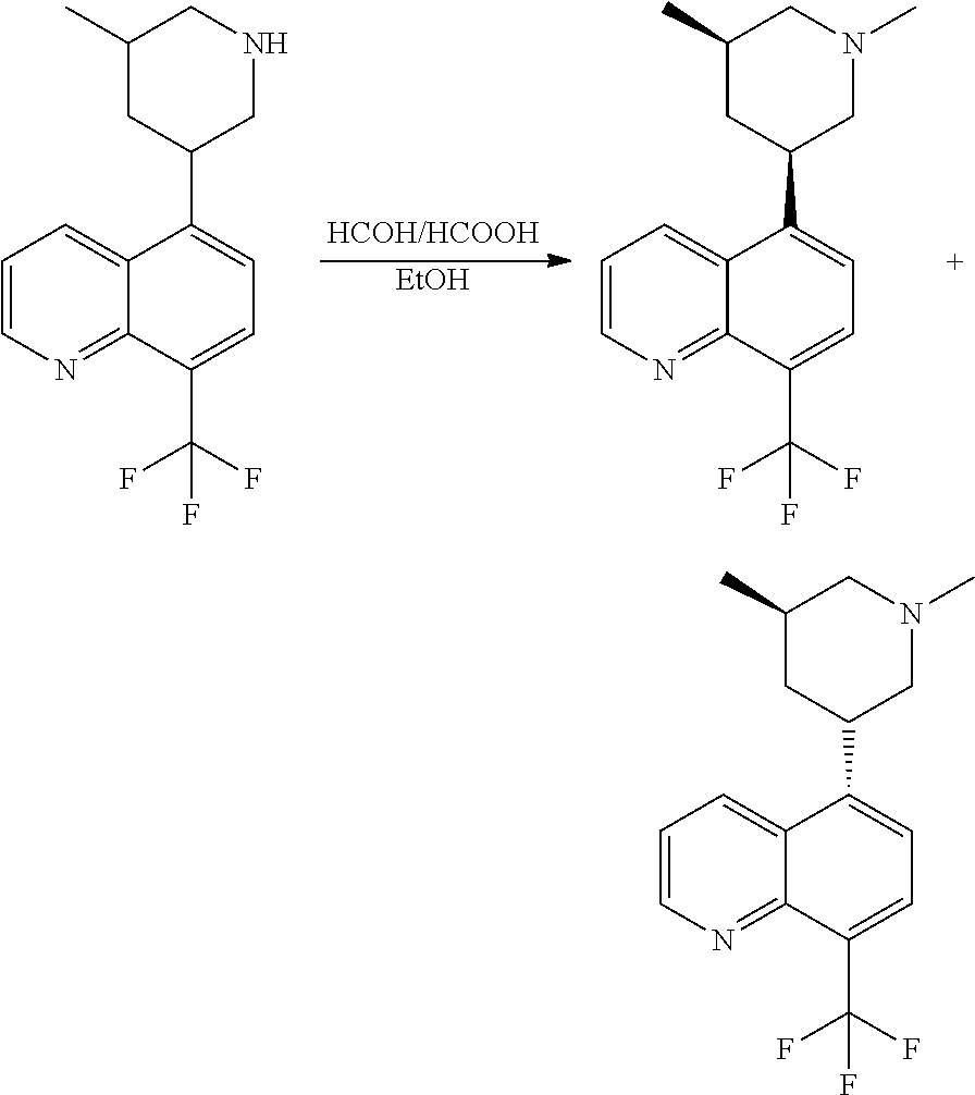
[EtOH].C1(C)CC(C2=CC=C(C(F)(F)F)C3=NC=CC=C32)CNC1.C1(C)CC(C2=CC=C(C(F)(F)F)C3=NC=CC=C32)CN(C)C1.C1(C)CC(C2=CC=C(C(F)(F)F)C3=NC=CC=C32)CN(C)C1
